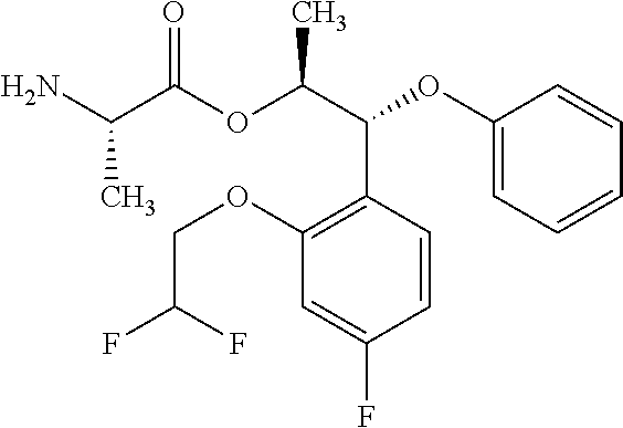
NC(C(OC(C(C1=C(OCC(F)F)C=C(F)C=C1)OC1=CC=CC=C1)C)=O)C
